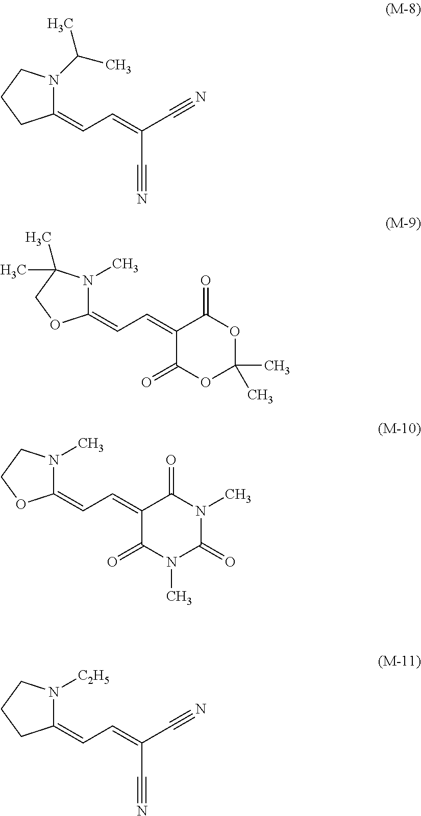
C(C#N)(C#N)=CC=C1N(C(C)C)CCC1.C1(=CC=C2N(C)C(C)(C)CO2)C(=O)OC(C)(C)OC1=O.C1(=CC=C2N(C)CCO2)C(=O)N(C)C(=O)N(C)C1=O.C(C#N)(C#N)=CC=C1N([C2H5])CCC1
